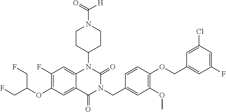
C12=CC(F)=C(OC(CF)CF)C=C1C(=O)N(CC1=CC(OC)=C(OCC3=CC(F)=CC(Cl)=C3)C=C1)C(=O)N2C1CCN(C(=O)[H])CC1
